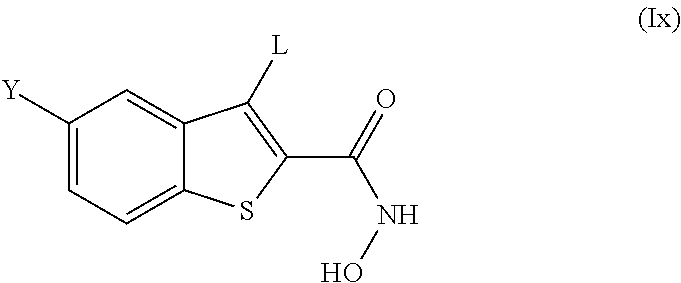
C12=CC([Y])=CC=C1SC(C(NO)=O)=C2[L]
